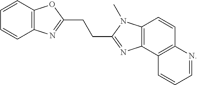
C1=CC2=C(C3=C1N=CC=C3)N=C(CCC1=NC3=C(C=CC=C3)O1)N2C
